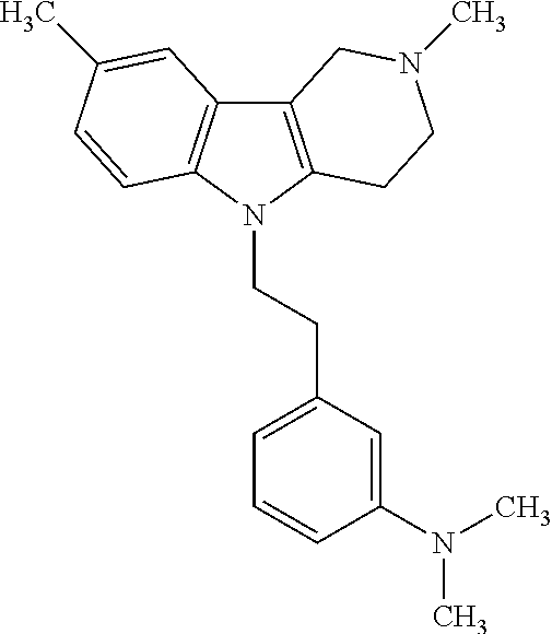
C12=C(N(CCC3=CC=CC(N(C)C)=C3)C3=C1C=C(C)C=C3)CCN(C)C2
